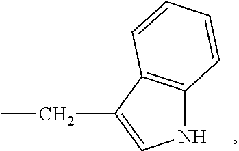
N1C2=C(C(CC)=C1)C=CC=C2
